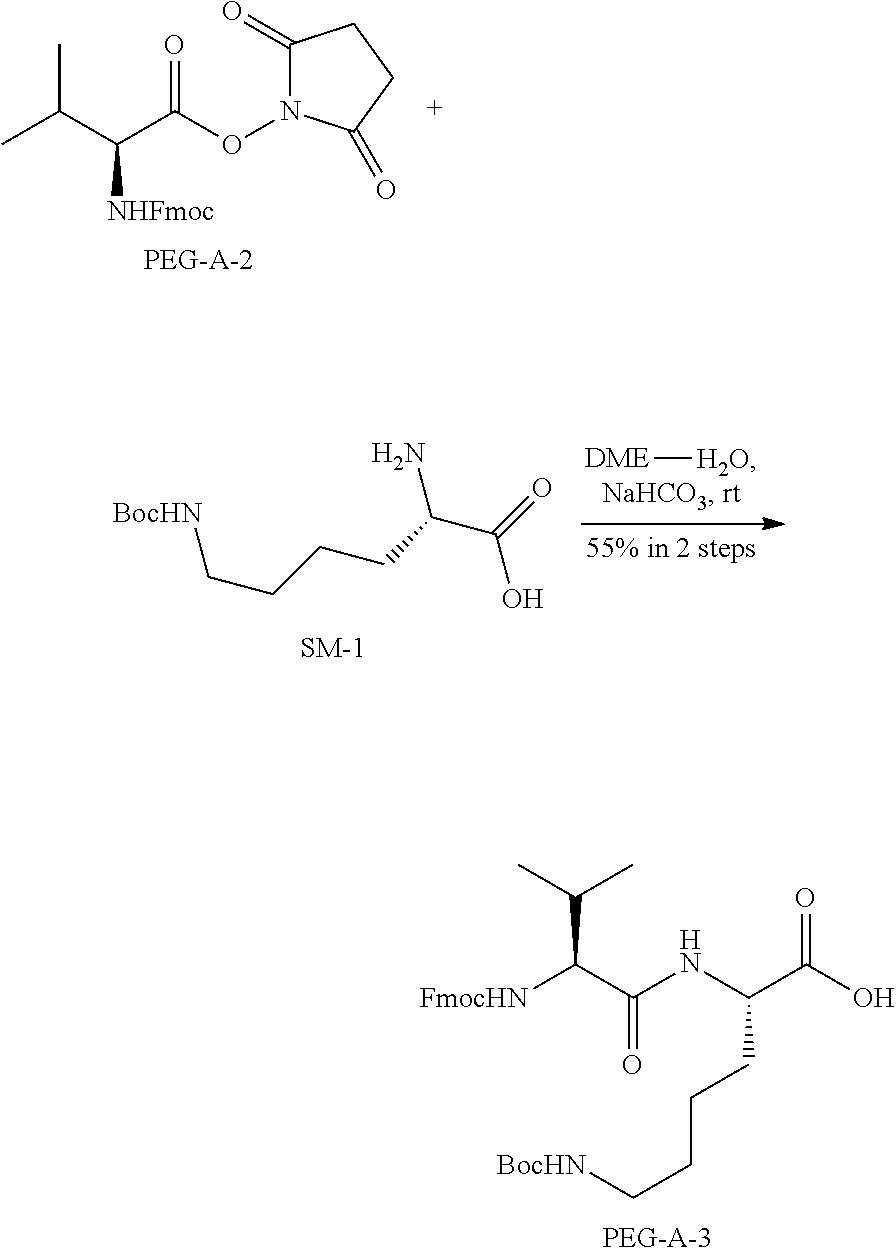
CC(C(C(ON1C(=O)CCC1=O)=O)[NHFmoc])C.C(CCCC(C(=O)O)N)[BocHN].[DME][H2O].[FmocHN]C(C(NC(C(O)=O)CCCC[BocHN])=O)C(C)C
